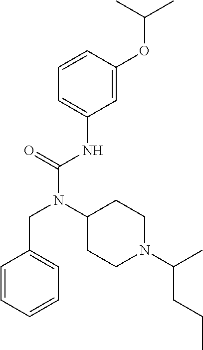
C1=CC(OC(C)C)=CC(NC(N(C2CCN(C(C)CCC)CC2)CC2=CC=CC=C2)=O)=C1
